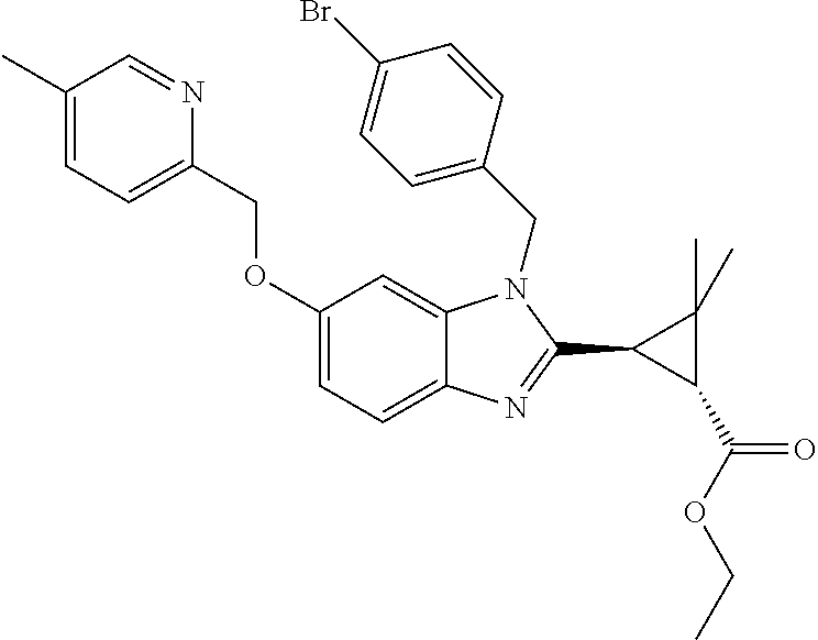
C1(C)=CC=C(COC2=CC=C3C(=C2)N(CC2=CC=C(Br)C=C2)C(C2C(C(=O)OCC)C2(C)C)=N3)N=C1
